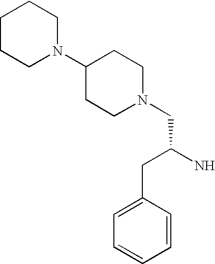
N1(CC(N)CC2=CC=CC=C2)CCC(N2CCCCC2)CC1
